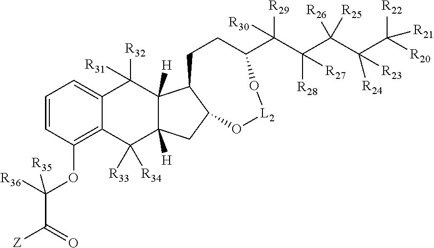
C1=CC(OC(C([Z])=O)([R36])[R35])=C2C(=C1)C([R32])([R31])C1([H])C([H])(C2([R33])[R34])CC2C1CCC(C(C(C(C(C([R20])([R22])[R21])([R24])[R23])([R26])[R25])([R28])[R27])([R29])[R30])O[L2]O2
